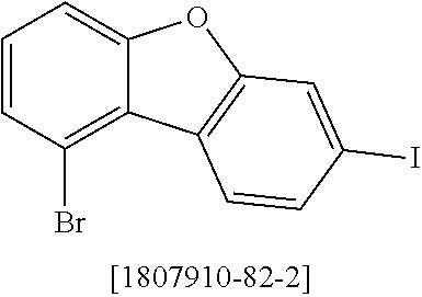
C1=CC(Br)=C2C(=C1)OC1=C2C=CC(I)=C1
